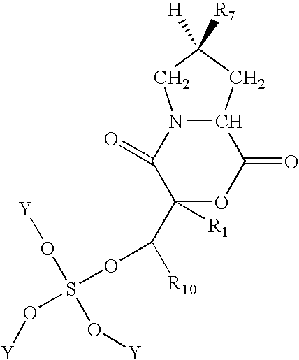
C1([R1])(C([R10])OS(O[Y])(O[Y])O[Y])OC(=O)C2N(C1=O)CC([R7])([H])C2
